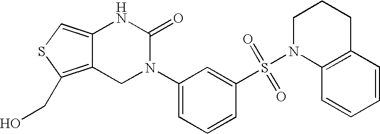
C12=CSC(CO)=C1CN(C1=CC=CC(S(N3C4=C(CCC3)C=CC=C4)(=O)=O)=C1)C(=O)N2
